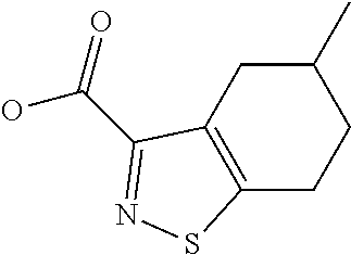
C12=C(CC(C)CC1)C(C(=O)O)=NS2
